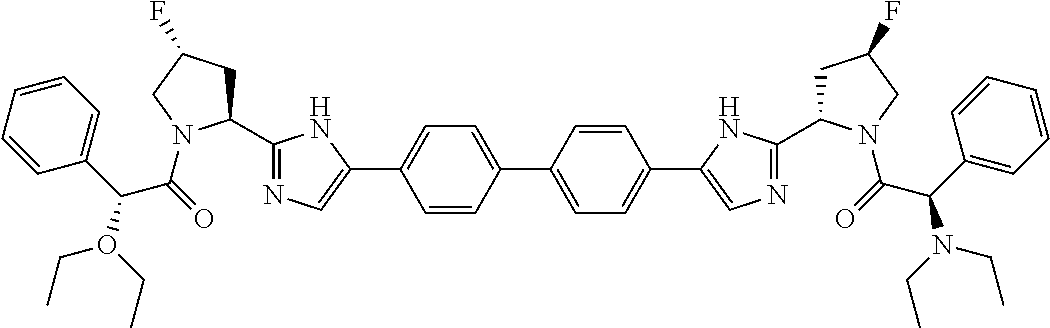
C1=C(C2=CN=C(C3CC(F)CN3C(=O)C(C3=CC=CC=C3)O(CC)CC)N2)C=CC(C2=CC=C(C3=CN=C(C4CC(F)CN4C(=O)C(N(CC)CC)C4=CC=CC=C4)N3)C=C2)=C1
